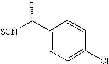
C1(C([SCN])C)=CC=C(Cl)C=C1
